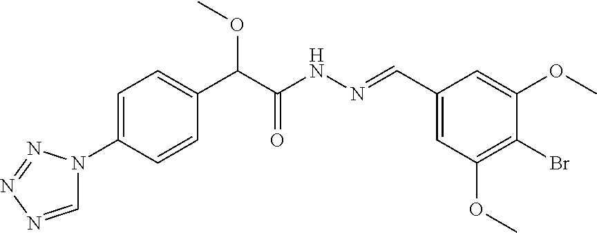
C1(N2C=NN=N2)=CC=C(C(C(NN=CC2=CC(OC)=C(Br)C(OC)=C2)=O)OC)C=C1
